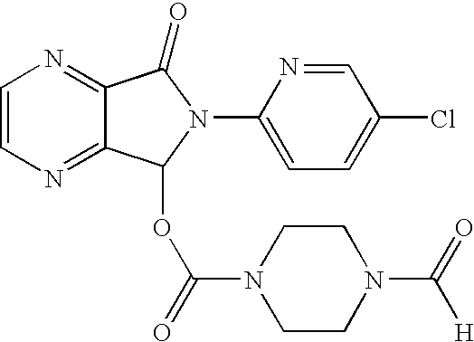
C1=CN=C2C(=N1)C(=O)N(C1=CC=C(Cl)C=N1)C2OC(N1CCN(C(=O)[H])CC1)=O
